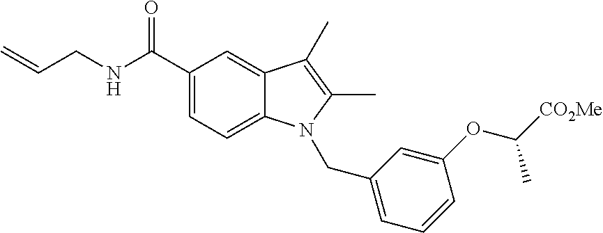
C(CNC(C1=CC=C2C(=C1)C(C)=C(C)N2CC1=CC=CC(OC([CO2Me])C)=C1)=O)=C
